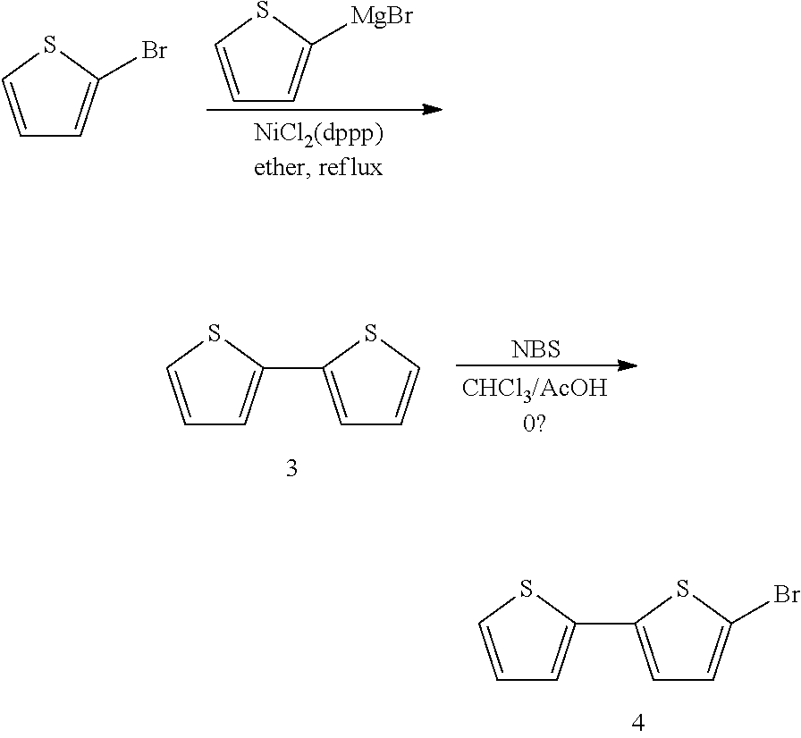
C1=CSC(C2=CC=C(Br)S2)=C1.C1=CSC(Br)=C1.C1=CSC([MgBr])=C1.C1=CSC(C2=CC=CS2)=C1.[NBS]
